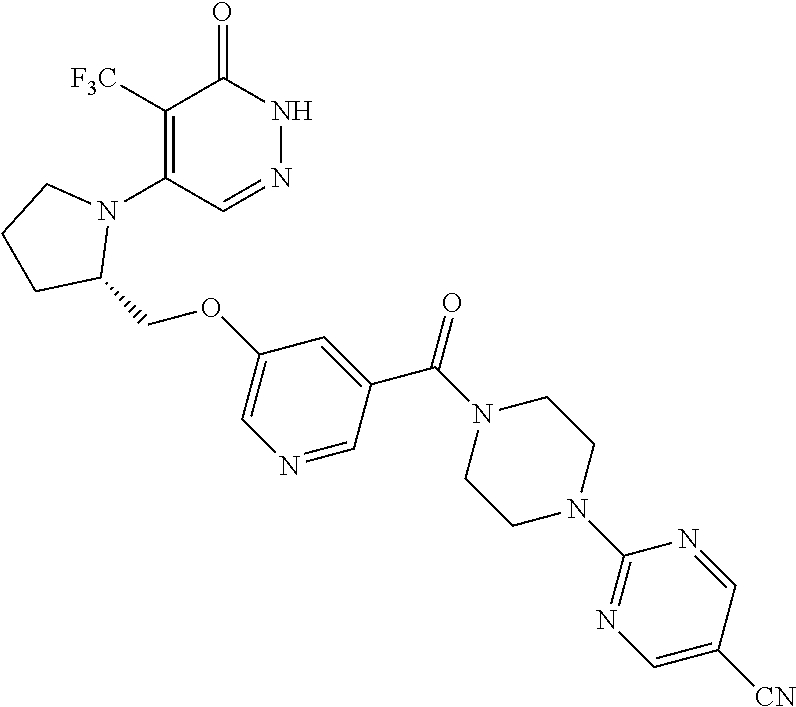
C1([F3C])=C(N2CCCC2COC2=CN=CC(C(N3CCN(C4=NC=C([CN])C=N4)CC3)=O)=C2)C=NNC1=O
